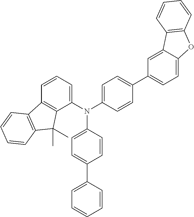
N(C1=CC=C(C2=CC=CC=C2)C=C1)(C1=CC=C(C2=CC=C3C(=C2)C2=C(O3)C=CC=C2)C=C1)C1=CC=CC2=C1C(C)(C)C1=C2C=CC=C1
